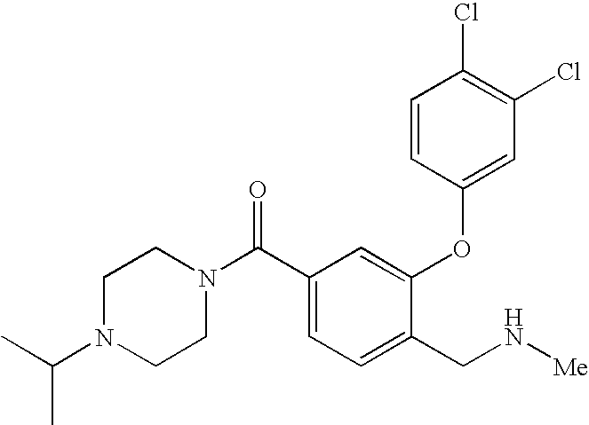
C1(C(N2CCN(C(C)C)CC2)=O)=CC=C(CN[Me])C(OC2=CC(Cl)=C(Cl)C=C2)=C1
